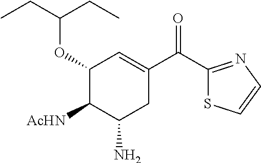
C1(C(C2=CC(OC(CC)CC)C([AcHN])C(N)C2)=O)=NC=CS1
